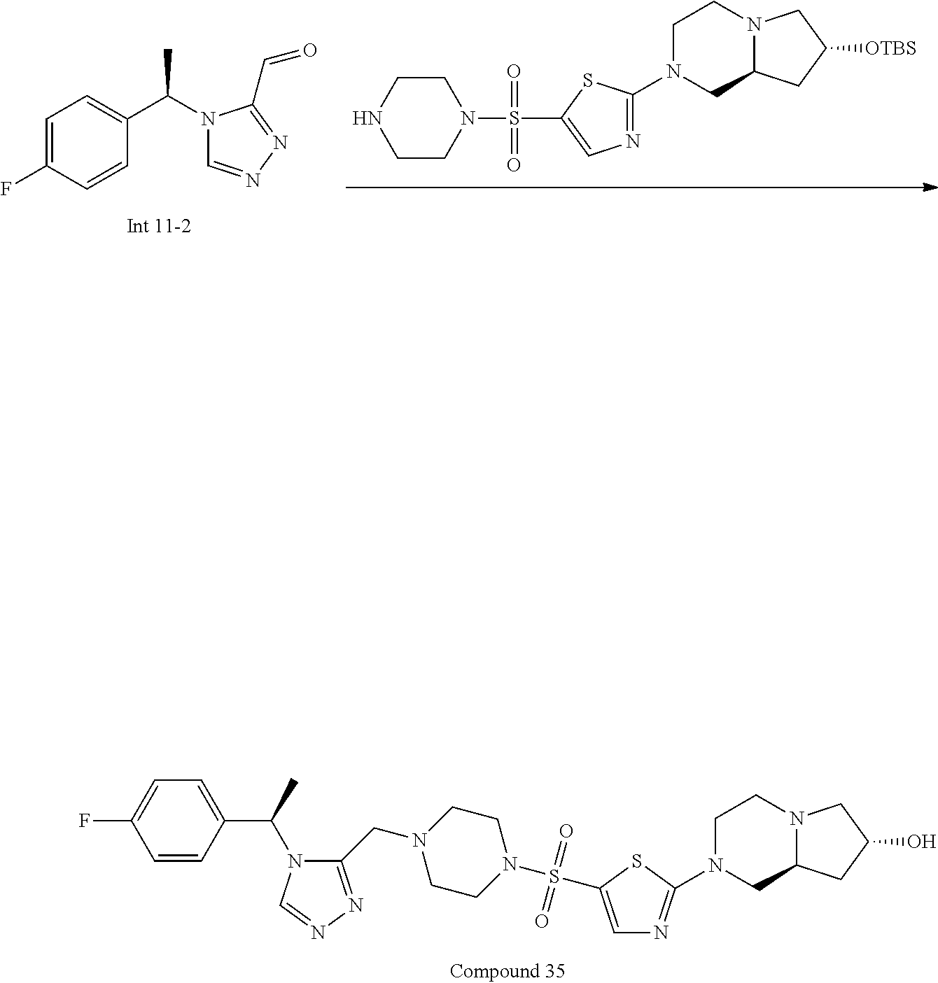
C1=C(F)C=CC(C(N2C=NN=C2C=O)C)=C1.C1CNCCN1S(=O)(=O)C1=CN=C(N2CC3N(CC2)CC([OTBS])C3)S1.C1=C(C(C)N2C(CN3CCN(S(=O)(=O)C4=CN=C(N5CC6N(CC5)CC(O)C6)S4)CC3)=NN=C2)C=CC(F)=C1
